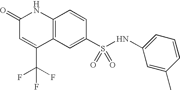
C1(S(NC2=CC=CC(C)=C2)(=O)=O)=CC2=C(C=C1)NC(=O)C=C2C(F)(F)F
